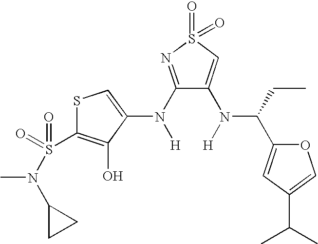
C1(N([H])C2=CSC(S(=O)(=O)N(C3CC3)C)=C2O)=NS(=O)(=O)C=C1N([H])C(CC)C1=CC(C(C)C)=CO1
